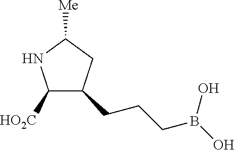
C1([HO2C])C(CCCB(O)O)CC([Me])N1
